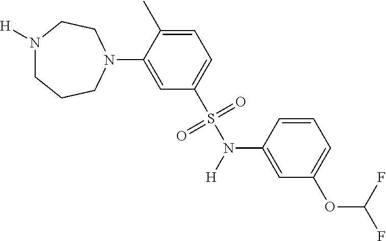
C1=C(C)C(N2CCCN([H])CC2)=CC(S(=O)(=O)N([H])C2=CC(OC(F)F)=CC=C2)=C1
